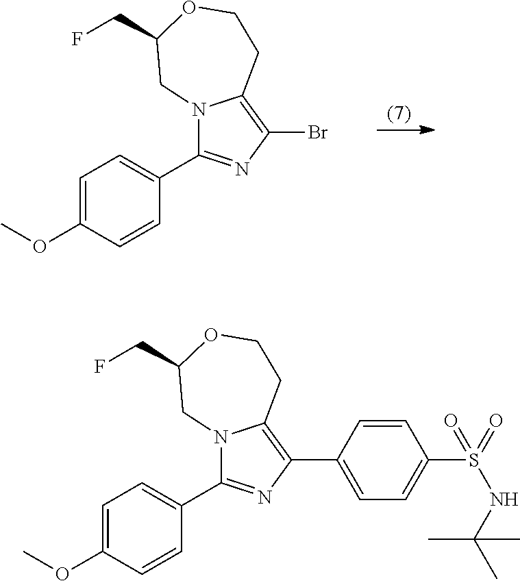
C1=C(OC)C=CC(C2=NC(Br)=C3N2CC(CF)OCC3)=C1.C1=C(OC)C=CC(C2=NC(C3=CC=C(S(=O)(NC(C)(C)C)=O)C=C3)=C3N2CC(CF)OCC3)=C1
